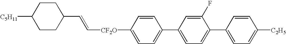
C([CF2O]C1=CC=C(C2=CC=C(C3=CC=C([C2H5])C=C3)C(F)=C2)C=C1)=CC1CCC([C5H11])CC1
